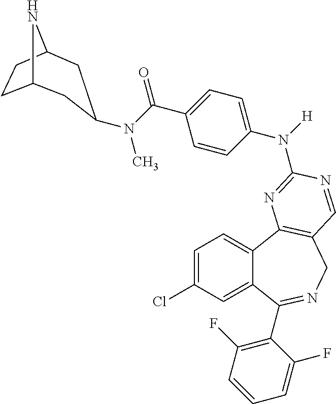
C1=C(Cl)C=C2C(=C1)C1=C(CN=C2C2=C(F)C=CC=C2F)C=NC(N(C2=CC=C(C(N(C)C3CC4CCC(N4)C3)=O)C=C2)[H])=N1
